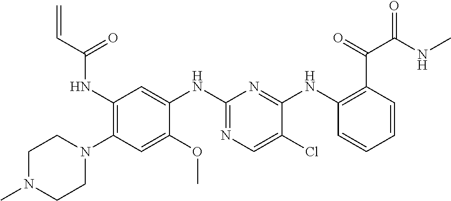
C1(NC(C=C)=O)=C(N2CCN(C)CC2)C=C(OC)C(NC2=NC=C(Cl)C(NC3=C(C(=O)C(NC)=O)C=CC=C3)=N2)=C1
